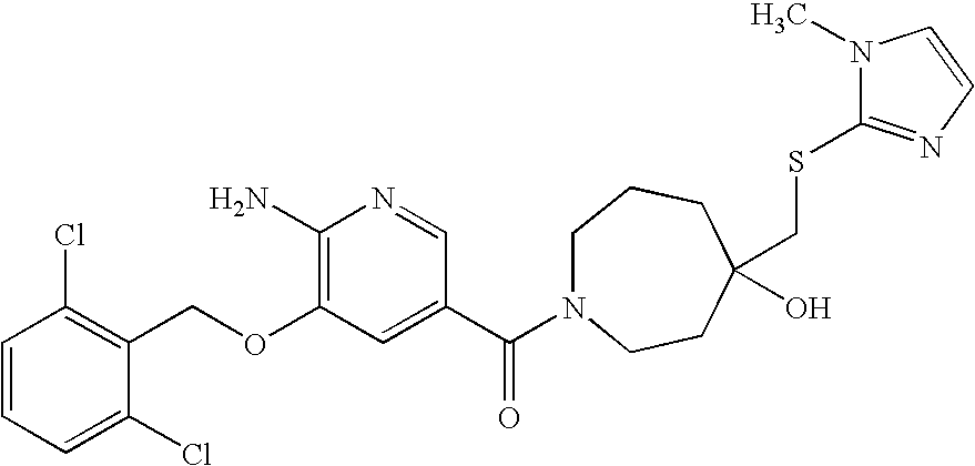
C1=CC=C(Cl)C(COC2=C(N)N=CC(C(=O)N3CCCC(CSC4=NC=CN4C)(O)CC3)=C2)=C1Cl
